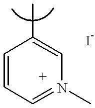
C1=CC=N(C)C=C1C
